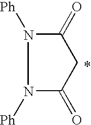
N1([Ph])C(=O)CC(=O)N1[Ph]
